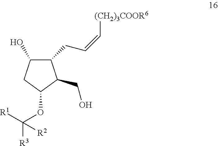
C1(O)C(CC=C[(CH2)3COOR6])C(CO)C(OC([R1])([R3])[R2])C1
